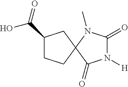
C1(C(=O)O)CCC2(C1)C(=O)N([H])C(=O)N2C
